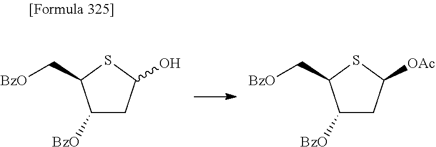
C1([BzO])CC(O)SC1C[BzO].C1([BzO])CC([OAc])SC1C[BzO]
